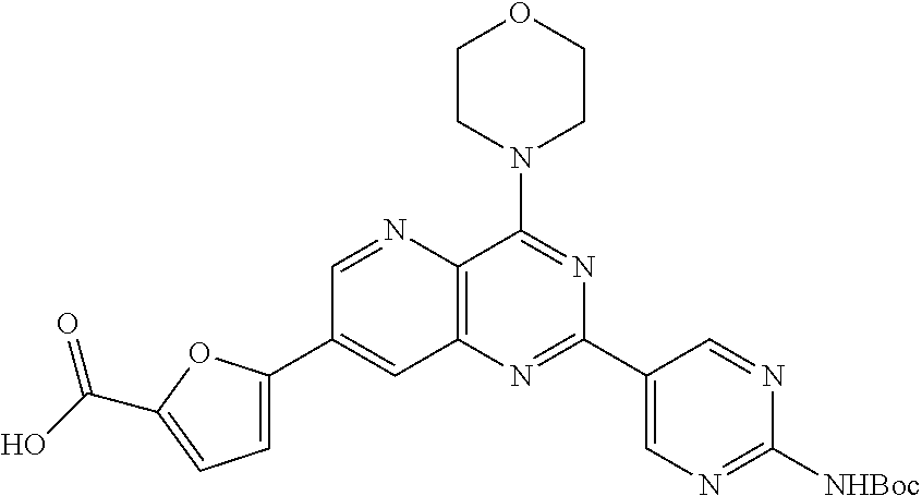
C12=C(C(N3CCOCC3)=NC(C3=CN=C([NHBoc])N=C3)=N1)N=CC(C1=CC=C(C(=O)O)O1)=C2
